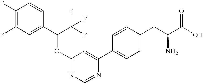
C1(F)=C(F)C=C(C(C(F)(F)F)OC2=NC=NC(C3=CC=C(CC(C(O)=O)N)C=C3)=C2)C=C1
